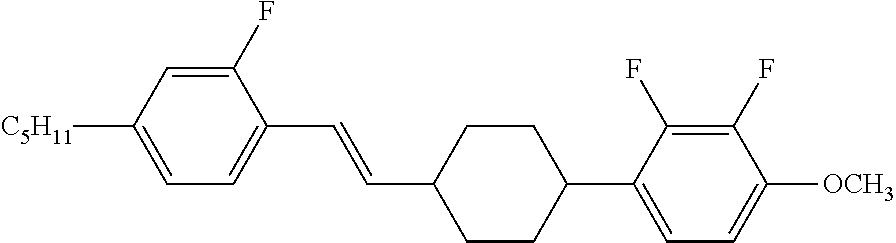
C1(F)=CC([C5H11])=CC=C1C=CC1CCC(C2=CC=C([OCH3])C(F)=C2F)CC1
